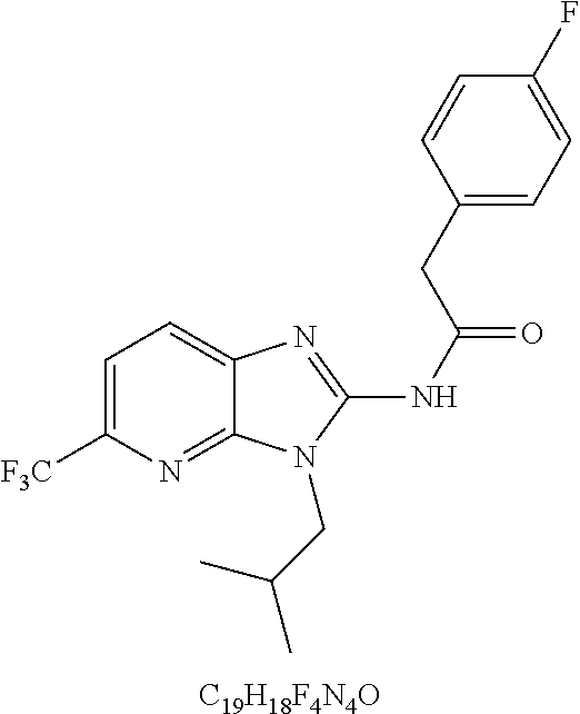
[C19H18F4N4O].C1=C([F3C])N=C2C(=C1)N=C(NC(=O)CC1=CC=C(F)C=C1)N2CC(C)C
